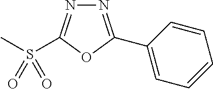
N1=C(C2=CC=CC=C2)OC(S(C)(=O)=O)=N1
